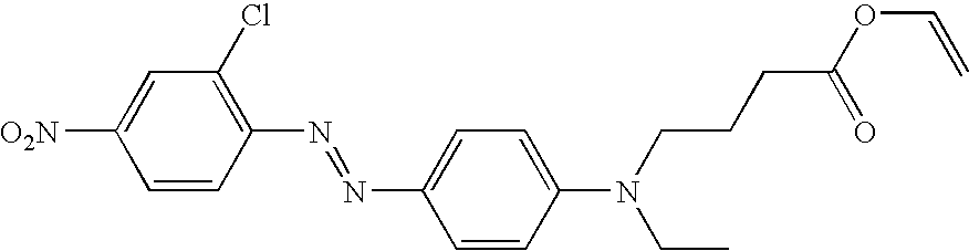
C1=CC(N=NC2=CC=C(N(CCCC(OC=C)=O)CC)C=C2)=C(Cl)C=C1[O2N]
